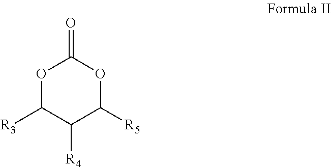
O1C([R3])C([R4])C([R5])OC1=O
